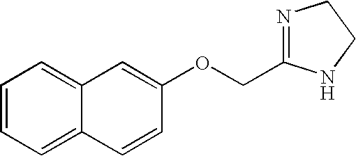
N1=C(COC2=CC3=CC=CC=C3C=C2)NCC1
